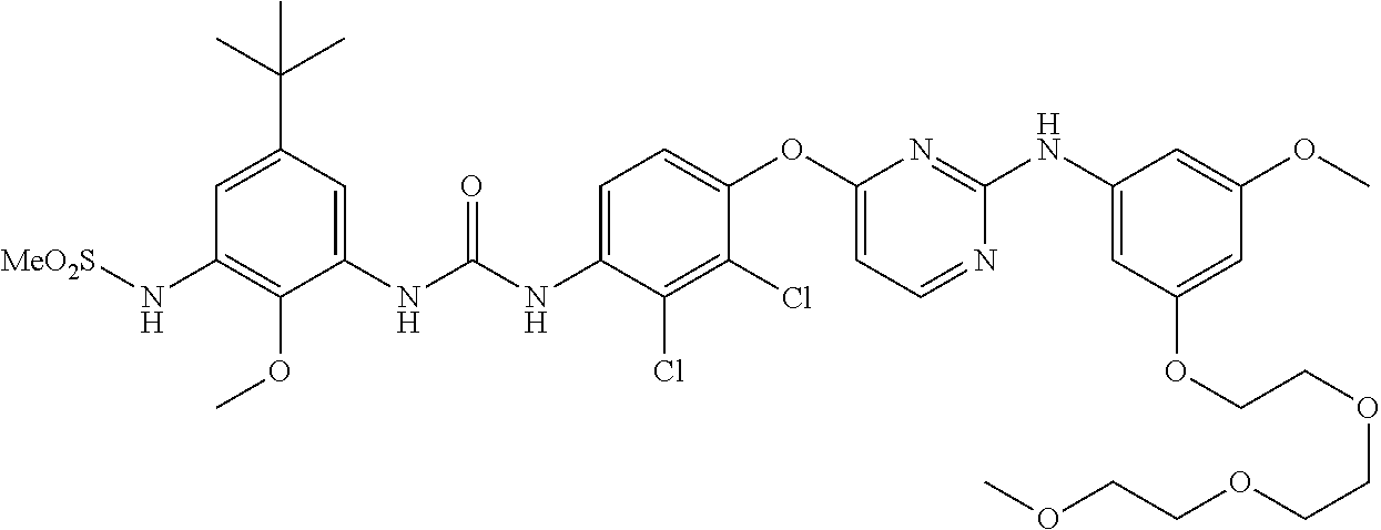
C1(NC(NC2=CC=C(OC3=CC=NC(NC4=CC(OCCOCCOCCOC)=CC(OC)=C4)=N3)C(Cl)=C2Cl)=O)=CC(C(C)(C)C)=CC(N[MeO2S])=C1OC
